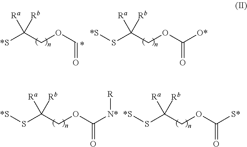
[*S]C(COC=O)([Ra])[Rb].[*S]SC(COC([O*])=O)([Ra])[Rb].[*S]SC(COC([N*][R])=O)([Ra])[Rb].[*S]SC(COC([S*])=O)([Ra])[Rb]
